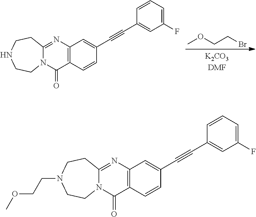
C12=C(C=CC(C#CC3=CC(F)=CC=C3)=C1)C(=O)N1C(=N2)CCNCC1.BrCCOC.C12=C(C=CC(C#CC3=CC(F)=CC=C3)=C1)C(=O)N1C(=N2)CCN(CCOC)CC1
